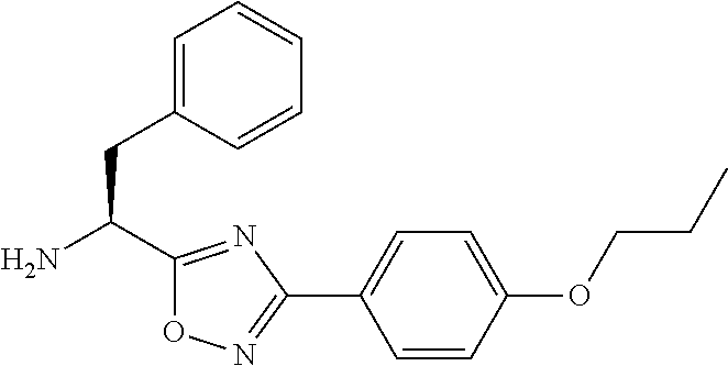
C1(C(N)CC2=CC=CC=C2)=NC(C2=CC=C(OCCC)C=C2)=NO1
